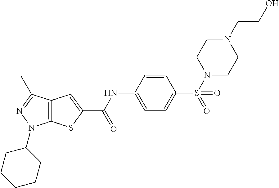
C12=C(C(C)=NN1C1CCCCC1)C=C(C(NC1=CC=C(S(N3CCN(CCO)CC3)(=O)=O)C=C1)=O)S2
